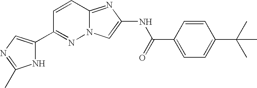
C1=CC(C(=O)NC2=CN3N=C(C4=CN=C(C)N4)C=CC3=N2)=CC=C1C(C)(C)C
